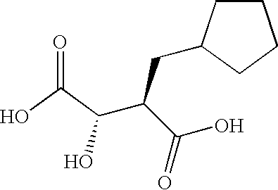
OC(C(O)=O)C(C(=O)O)CC1CCCC1
